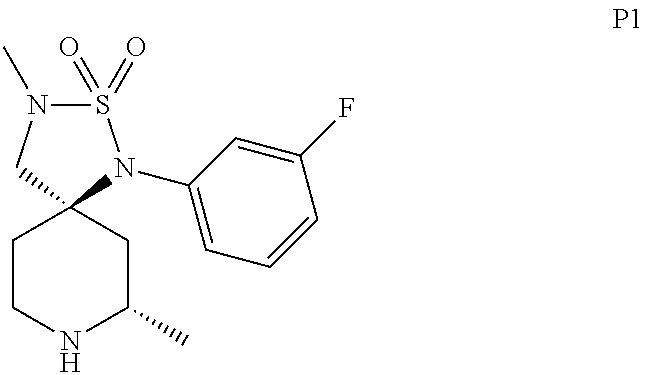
S1(=O)(=O)N(C)CC2(N1C1=CC=CC(F)=C1)CCNC(C)C2
